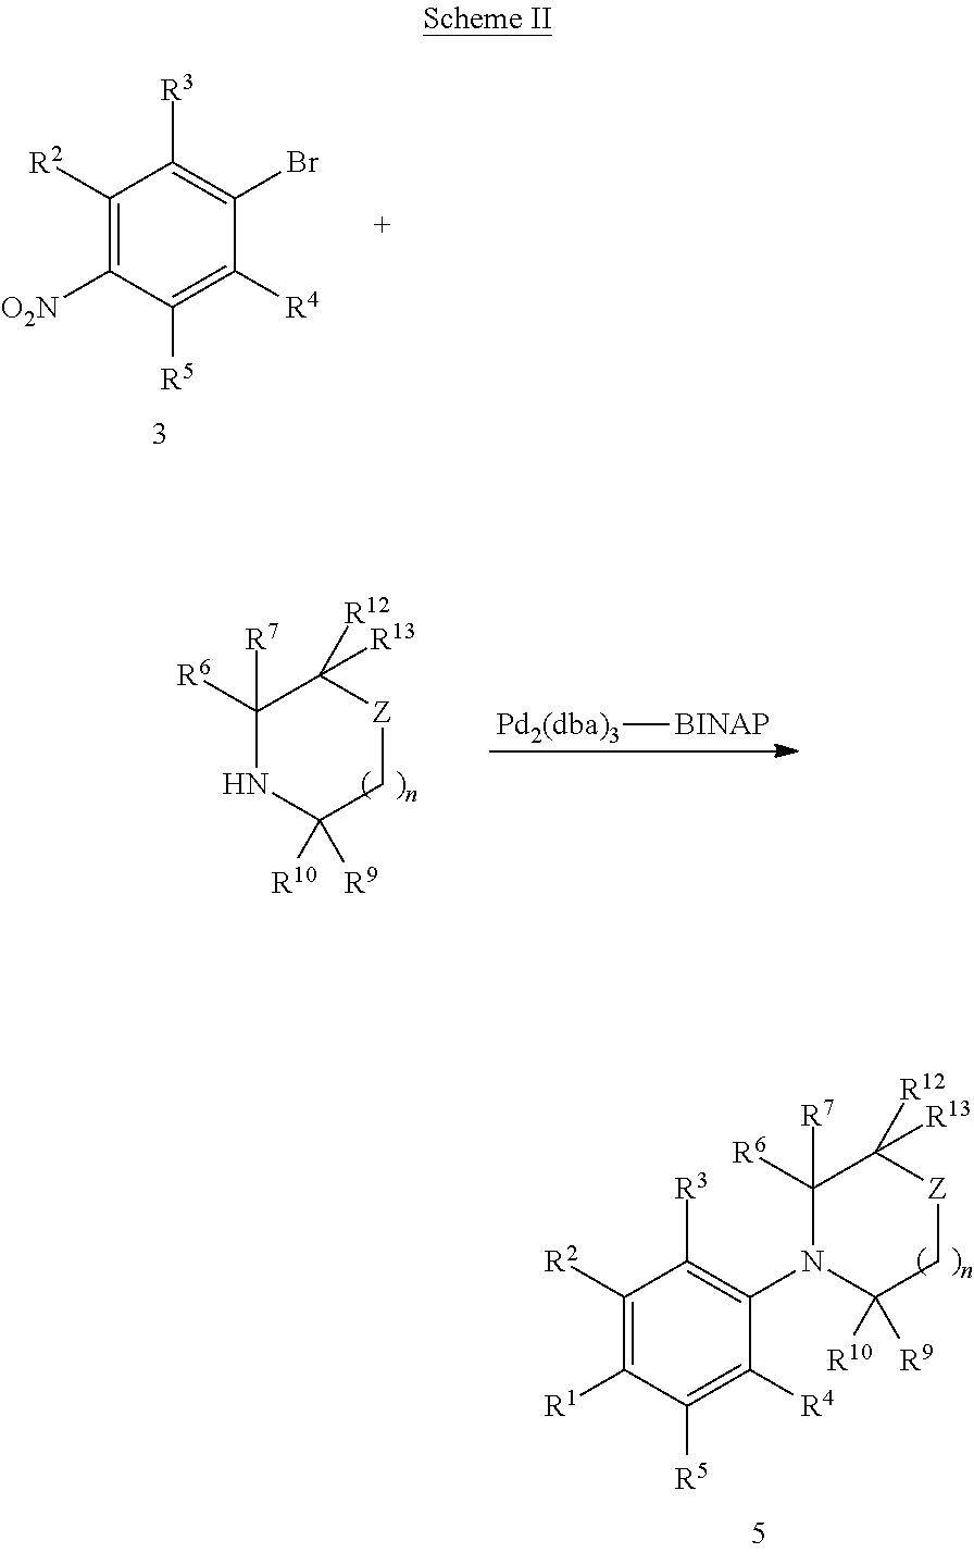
C1([R2])=C([O2N])C([R5])=C([R4])C(Br)=C1[R3].[Pd2(dba)3][BINAP].C1([R7])([R6])NC([R10])([R9])C[Z]C1([R13])[R12].C1([R2])=C([R1])C([R5])=C([R4])C(N2C([R7])([R6])C([R13])([R12])[Z]CC2([R10])[R9])=C1[R3]
